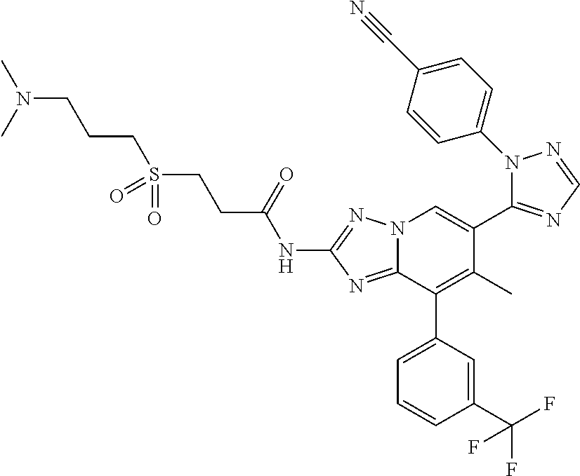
N(C1=NN2C(=N1)C(C1=CC=CC(C(F)(F)F)=C1)=C(C)C(C1=NC=NN1C1=CC=C(C#N)C=C1)=C2)C(CCS(CCCN(C)C)(=O)=O)=O
